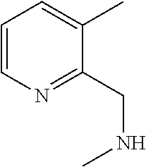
C1=CN=C(CNC)C(C)=C1
